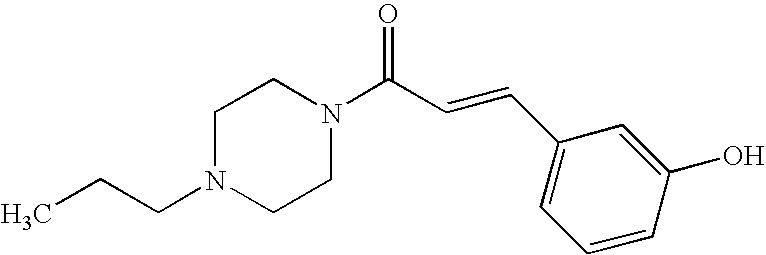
C(N1CCN(C(C=CC2=CC=CC(O)=C2)=O)CC1)CC
